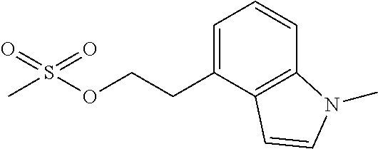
C1=C(CCOS(C)(=O)=O)C2=C(C=C1)N(C)C=C2
